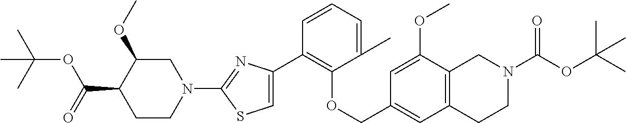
C1(C2=C(OCC3=CC4=C(C(OC)=C3)CN(C(=O)OC(C)(C)C)CC4)C(C)=CC=C2)=CSC(N2CC(OC)C(C(=O)OC(C)(C)C)CC2)=N1
